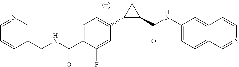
C1=C(C(NCC2=CN=CC=C2)=O)C(F)=CC(C2C(C(NC3=CC=C4C=NC=CC4=C3)=O)C2)=C1
